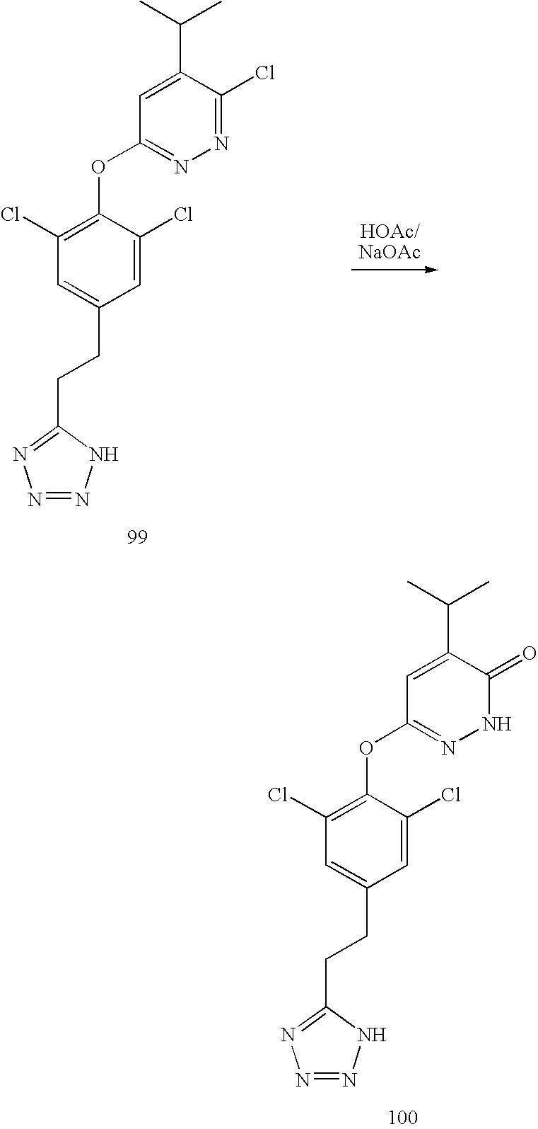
C1(Cl)=C(OC2=NNC(=O)C(C(C)C)=C2)C(Cl)=CC(CCC2=NN=NN2)=C1.C1(Cl)=C(OC2=NN=C(Cl)C(C(C)C)=C2)C(Cl)=CC(CCC2=NN=NN2)=C1
